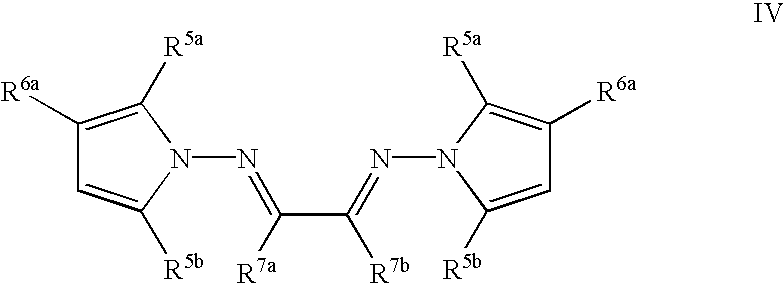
C1([R6a])=C([R5a])N(N=C([R7a])C(=NN2C([R5b])=CC([R6a])=C2[R5a])[R7b])C([R5b])=C1
